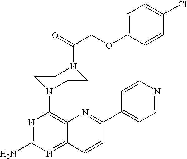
N1=C(N)N=C2C(=C1N1CCN(C(=O)COC3=CC=C(Cl)C=C3)CC1)N=C(C1=CC=NC=C1)C=C2
